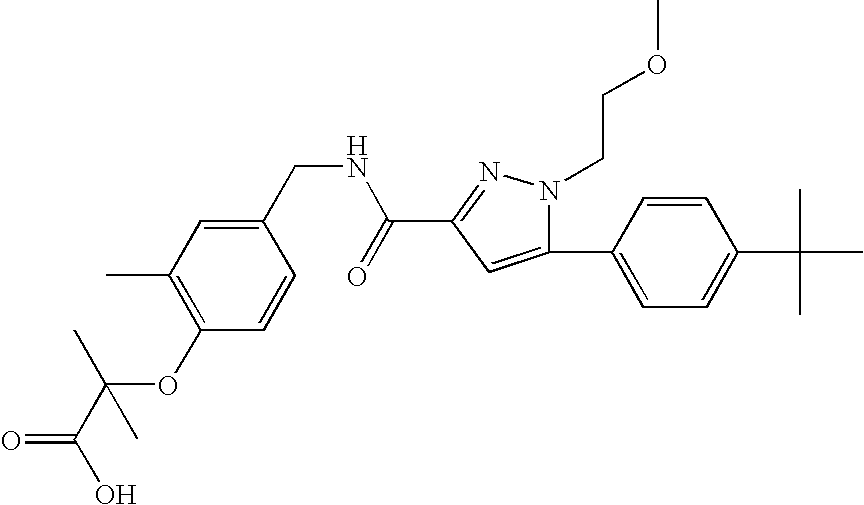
C1=CC(C2=CC(C(NCC3=CC(C)=C(OC(C)(C(=O)O)C)C=C3)=O)=NN2CCOC)=CC=C1C(C)(C)C
